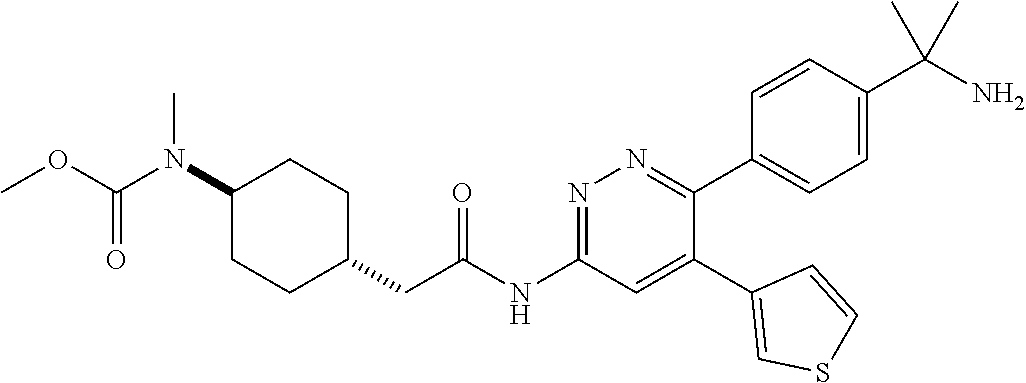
C1(N(C(=O)OC)C)CCC(CC(NC2=NN=C(C3=CC=C(C(N)(C)C)C=C3)C(C3=CSC=C3)=C2)=O)CC1
